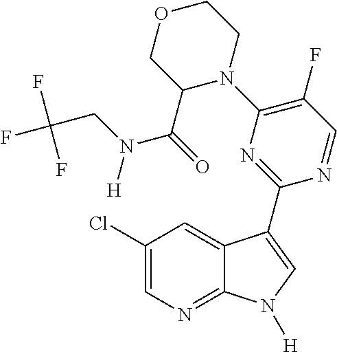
C1(F)=C(N2CCOCC2C(N(CC(F)(F)F)[H])=O)N=C(C2=CN([H])C3=NC=C(Cl)C=C32)N=C1
